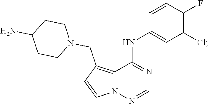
C12=C(CN3CCC(N)CC3)C=CN1N=CN=C2NC1=CC(Cl)=C(F)C=C1
